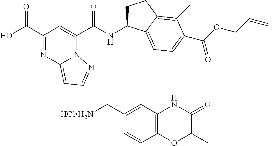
C1(C(O)=O)=NC2=CC=NN2C(C(NC2CCC3=C(C)C(C(OCC=C)=O)=CC=C23)=O)=C1.C1(C[HClH2N])=CC2=C(C=C1)OC(C)C(=O)N2
